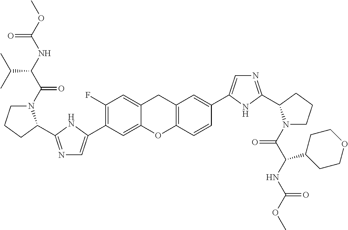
C1(C2=CN=C(C3N(C(=O)C(C(C)C)NC(=O)OC)CCC3)N2)=C(F)C=C2CC3=C(C=CC(C4=CN=C(C5N(C(=O)C(NC(=O)OC)C6CCOCC6)CCC5)N4)=C3)OC2=C1
